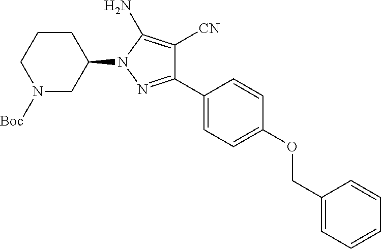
C1([CN])=C(N)N(C2CCCN([Boc])C2)N=C1C1=CC=C(OCC2=CC=CC=C2)C=C1
